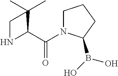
C1(C(=O)N2CCCC2B(O)O)C(C)(C)CN1
